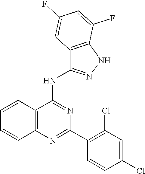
C12=C(N=C(C3=C(Cl)C=C(Cl)C=C3)N=C1NC1=NNC3=C1C=C(F)C=C3F)C=CC=C2
